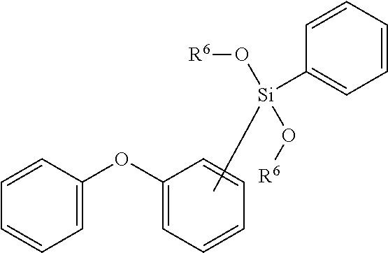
C1(OC2=CC=CC=C2)=CC=CC=C1.C[Si](C1=CC=CC=C1)(O[R6])O[R6]
